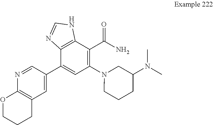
C1=C(C2=CC(N3CCCC(N(C)C)C3)=C(C(N)=O)C3=C2N=CN3)C=NC2=C1CCCO2
